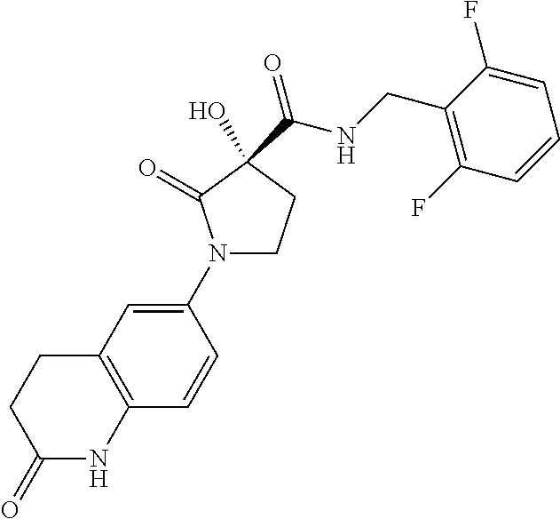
N1(C2=CC3=C(C=C2)NC(=O)CC3)CCC(O)(C(=O)NCC2=C(F)C=CC=C2F)C1=O
